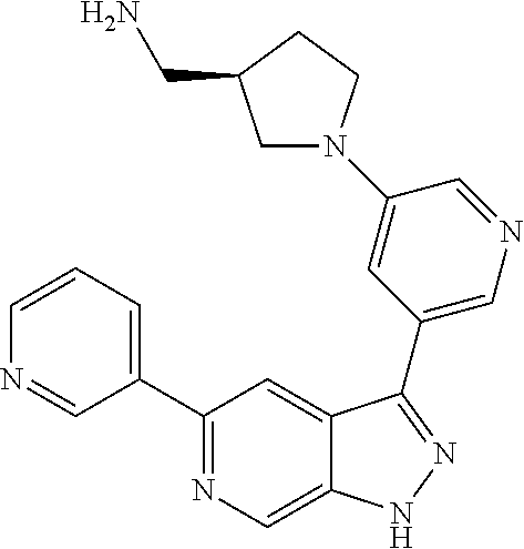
C1=CN=CC(C2=NC=C3C(=C2)C(C2=CN=CC(N4CC(CN)CC4)=C2)=NN3)=C1
